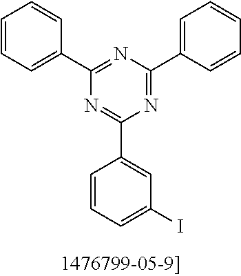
C1(C2=CC=CC=C2)=NC(C2=CC=CC=C2)=NC(C2=CC(I)=CC=C2)=N1
